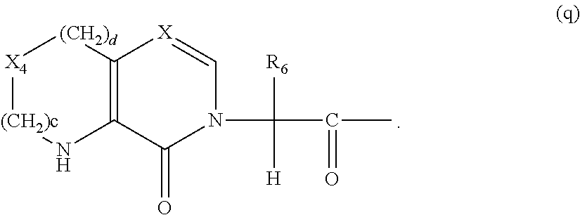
C12=C(C(=O)N(C([R6])([H])C(C)=O)C=[X]1)N[(CH2)c][X4][(CH2)d]2
